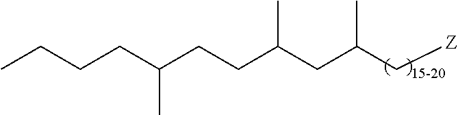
C(CC(CCC(CC(C[Z])C)C)C)CC
